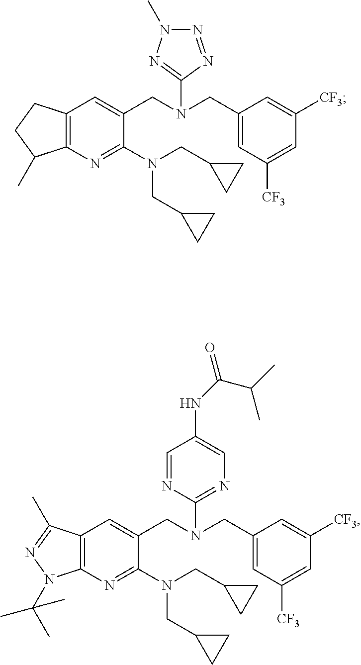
C12=C(C=C(CN(CC3=CC([CF3])=CC([CF3])=C3)C3=NN(C)N=N3)C(N(CC3CC3)CC3CC3)=N1)CCC2C.C12=C(C=C(CN(CC3=CC([CF3])=CC([CF3])=C3)C3=NC=C(NC(=O)C(C)C)C=N3)C(N(CC3CC3)CC3CC3)=N1)C(C)=NN2C(C)(C)C
